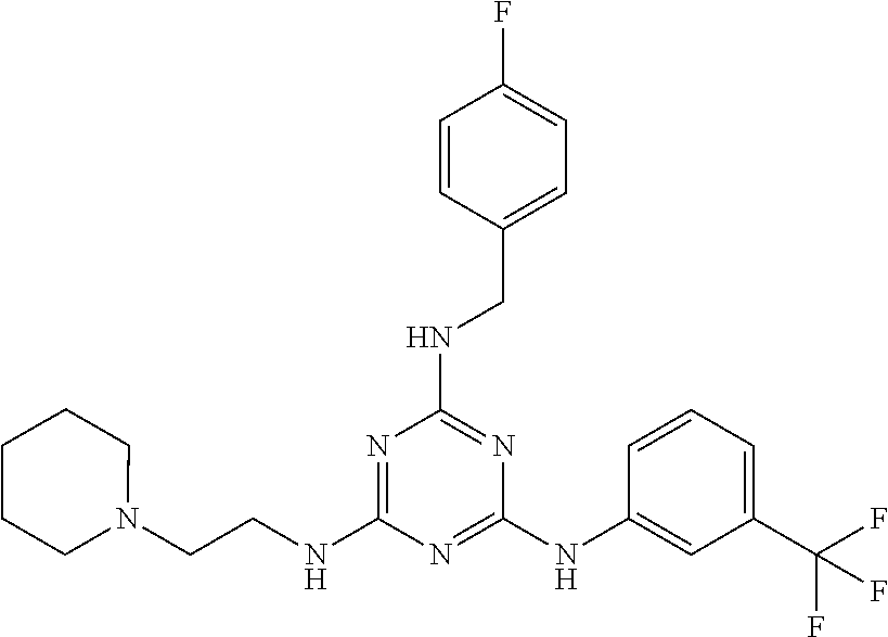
N1=C(NCCN2CCCCC2)N=C(NC2=CC(C(F)(F)F)=CC=C2)N=C1NCC1=CC=C(F)C=C1
